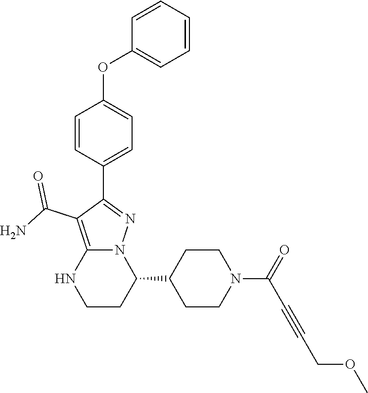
C1=CC(C2=NN3C(=C2C(N)=O)NCCC3C2CCN(C(C#CCOC)=O)CC2)=CC=C1OC1=CC=CC=C1
